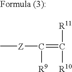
C[Z]C([R9])=C([R11])[R10]
